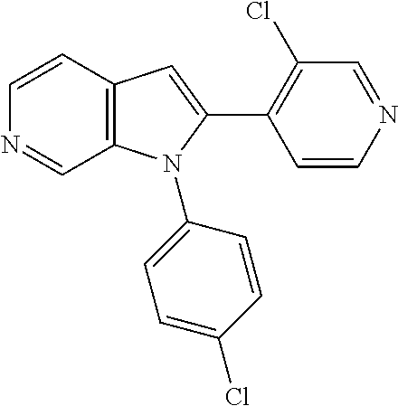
C1=CC2=C(C=N1)N(C1=CC=C(Cl)C=C1)C(C1=C(Cl)C=NC=C1)=C2
